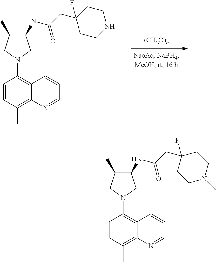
C1=CC(C)=C2C(=C1N1CC(NC(CC3(F)CCNCC3)=O)C(C)C1)C=CC=N2.C1=CC(C)=C2C(=C1N1CC(NC(CC3(F)CCN(C)CC3)=O)C(C)C1)C=CC=N2
